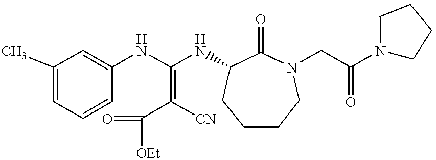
C1(C)=CC=CC(NC(NC2C(=O)N(CC(=O)N3CCCC3)CCCC2)=C(C([OEt])=O)[CN])=C1
